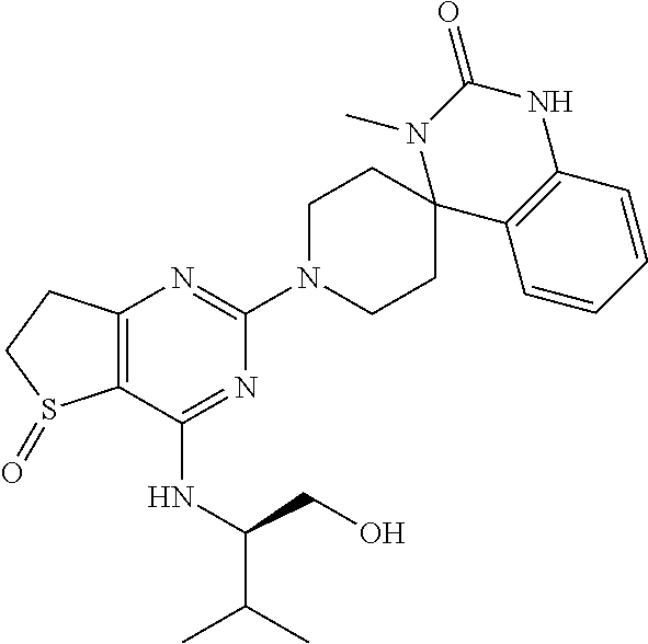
C12=C(C(NC(CO)C(C)C)=NC(N3CCC4(CC3)C3=C(NC(=O)N4C)C=CC=C3)=N1)S(=O)CC2
